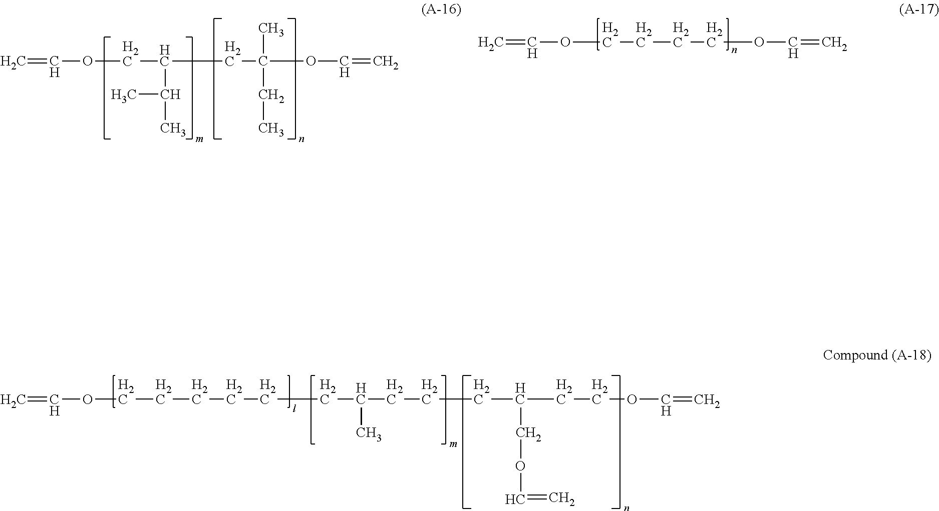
C=COCC(CC(OC=C)(C)CC)C(C)C.C=COCCCCOC=C.C=COCCCCCCC(C)CCCC(CCOC=C)COC=C
